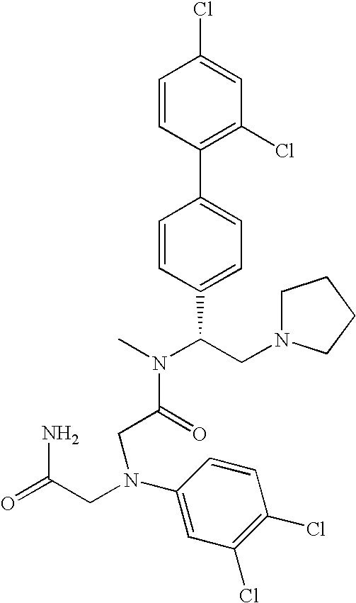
C1=CC(C2=CC=C(C(CN3CCCC3)N(C)C(=O)CN(CC(=O)N)C3=CC(Cl)=C(Cl)C=C3)C=C2)=C(Cl)C=C1Cl
